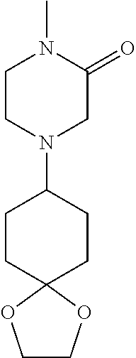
C1CN(C2CCC3(CC2)OCCO3)CC(=O)N1C
